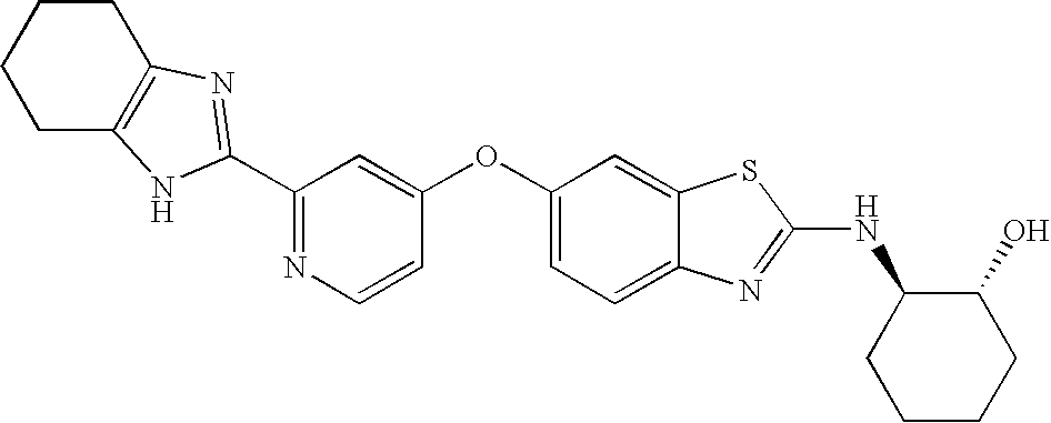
N1=C(C2=NC3=C(CCCC3)N2)C=C(OC2=CC=C3C(=C2)SC(NC2CCCCC2O)=N3)C=C1
